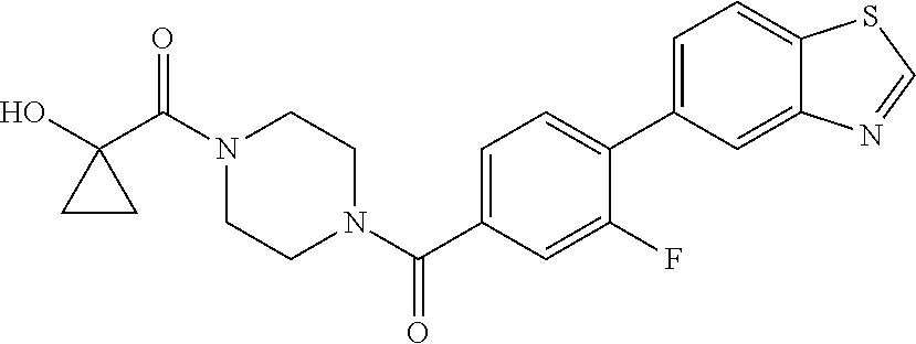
OC1(C(N2CCN(C(=O)C3=CC=C(C4=CC=C5C(=C4)N=CS5)C(F)=C3)CC2)=O)CC1
